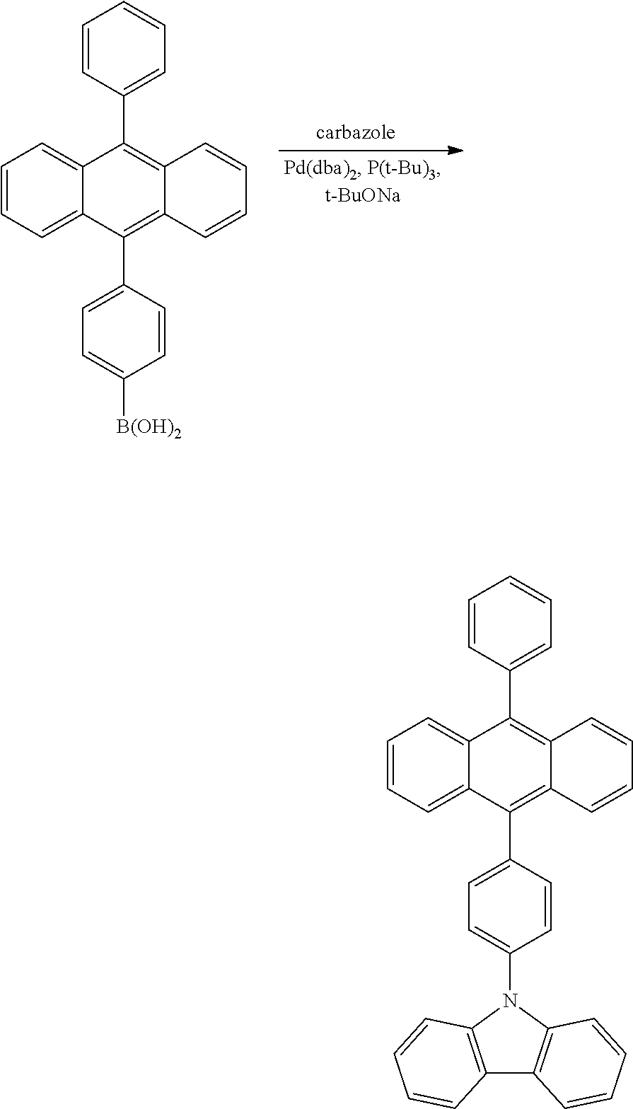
C1=CC=C2C(=C1)C(C1=CC=CC=C1)=C1C(=C2C2=CC=C([B(OH)2])C=C2)C=CC=C1.C1=CC=C2C(=C1)C(C1=CC=CC=C1)=C1C(=C2C2=CC=C(N3C4=C(C5=C3C=CC=C5)C=CC=C4)C=C2)C=CC=C1
